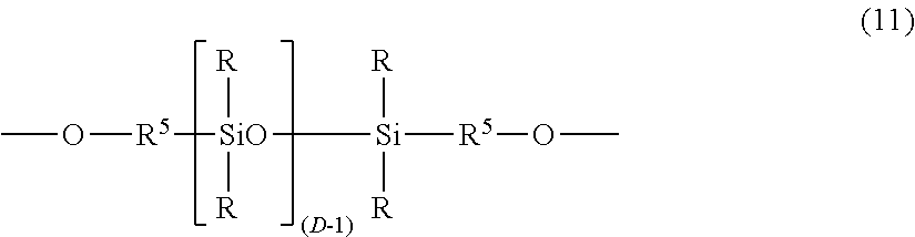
[R][SiO]([R])([R5]OC)[Si]([R])([R])[R5]OC
